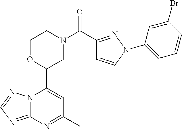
N12C(=NC=N1)N=C(C)C=C2C1CN(C(=O)C2=NN(C3=CC=CC(Br)=C3)C=C2)CCO1
